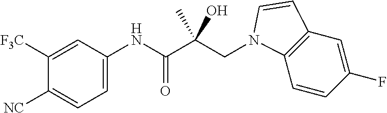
C1=C(NC(C(CN2C3=C(C=C(F)C=C3)C=C2)(C)O)=O)C=C([F3C])C([NC])=C1
